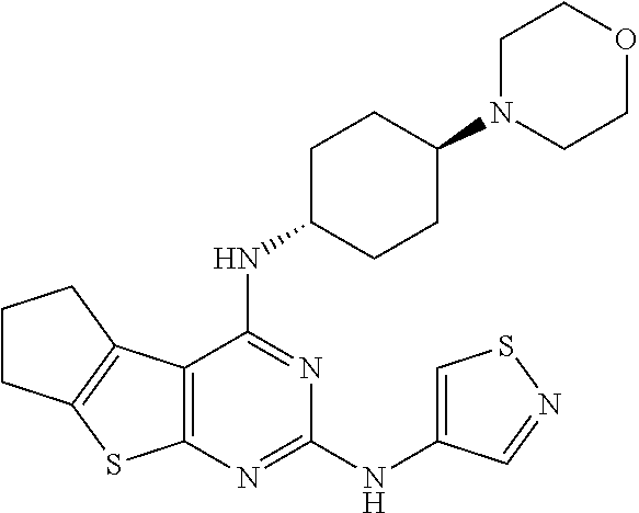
C1N(C2CCC(NC3=NC(NC4=CSN=C4)=NC4=C3C3=C(S4)CCC3)CC2)CCOC1
